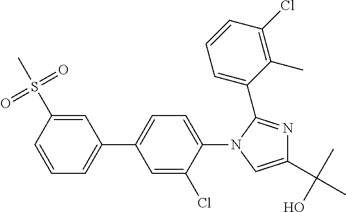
C1=CC(S(=O)(=O)C)=CC(C2=CC=C(N3C=C(C(C)(O)C)N=C3C3=CC=CC(Cl)=C3C)C(Cl)=C2)=C1
